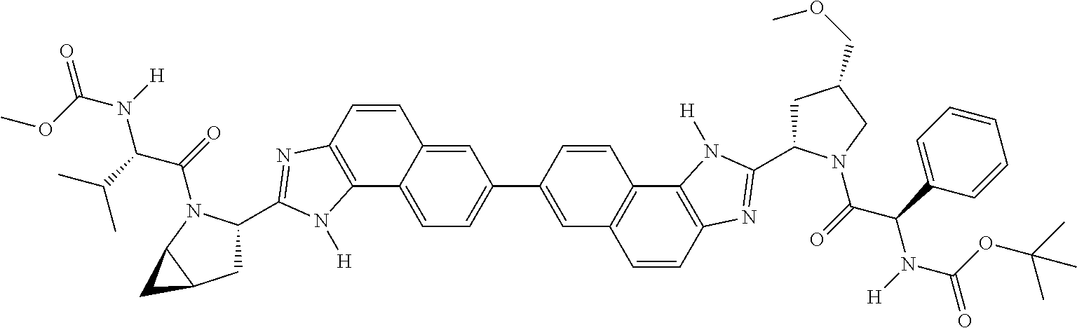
C1C(C2=NC3=C(C4=C(C=C(C5=CC=C6C(=C5)C=CC5=C6N([H])C(C6CC7C(N6C(=O)C(C(C)C)N([H])C(OC)=O)C7)=N5)C=C4)C=C3)N2[H])N(C(=O)C(C2=CC=CC=C2)N([H])C(OC(C)(C)C)=O)CC1COC
